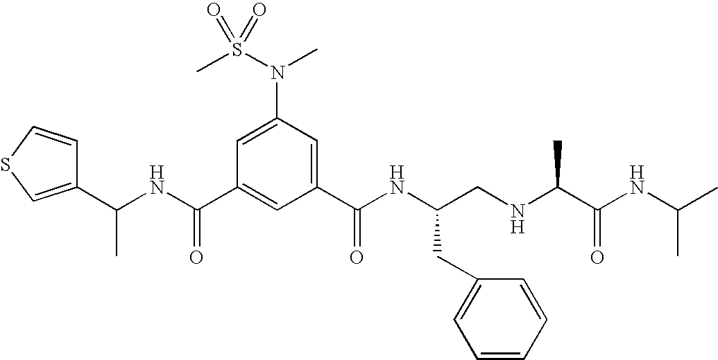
C1(C(NC(C2=CC(C(NC(CNC(C(NC(C)C)=O)C)CC3=CC=CC=C3)=O)=CC(N(S(C)(=O)=O)C)=C2)=O)C)=CSC=C1
